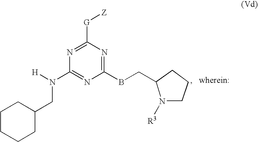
N1=C([G][Z])N=C(BCC2N([R3])CCC2)N=C1N([H])CC1CCCCC1
